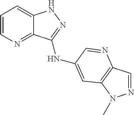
C1=CN=C2C(=C1)NN=C2NC1=CC2=C(C=NN2C)N=C1
